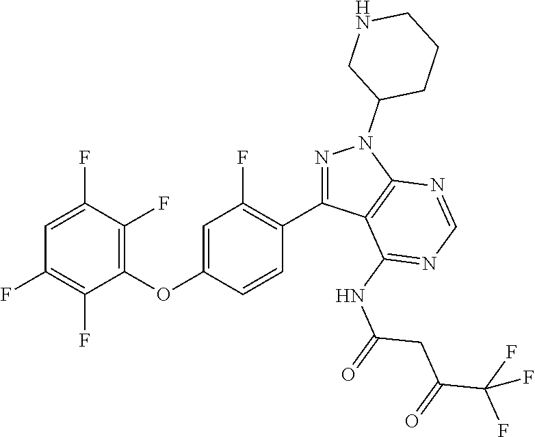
C1=C(F)C(F)=C(OC2=CC(F)=C(C3=NN(C4CCCNC4)C4=C3C(NC(=O)CC(C(F)(F)F)=O)=NC=N4)C=C2)C(F)=C1F
